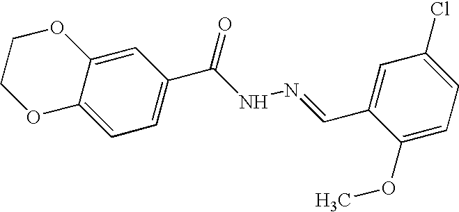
C1=C(C(NN=CC2=CC(Cl)=CC=C2OC)=O)C=C2C(=C1)OCCO2
